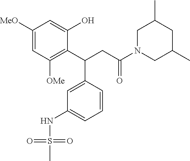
C1([MeO])=CC([OMe])=C(C(CC(N2CC(C)CC(C)C2)=O)C2=CC(NS(C)(=O)=O)=CC=C2)C(O)=C1
